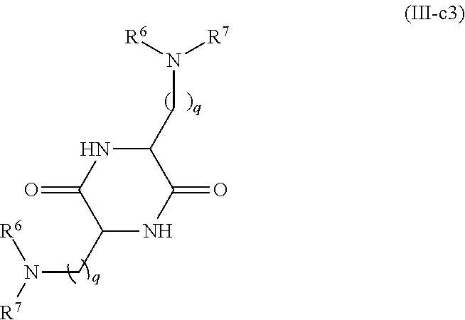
C1(CN([R6])[R7])NC(=O)C(CN([R7])[R6])NC1=O
